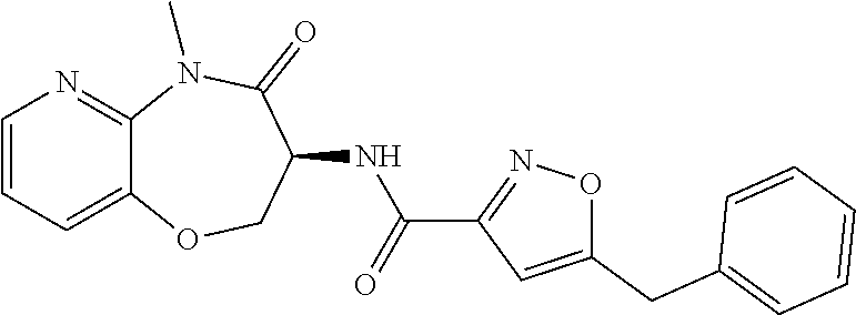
C12=CC=CN=C1N(C)C(=O)C(NC(C1=NOC(CC3=CC=CC=C3)=C1)=O)CO2
